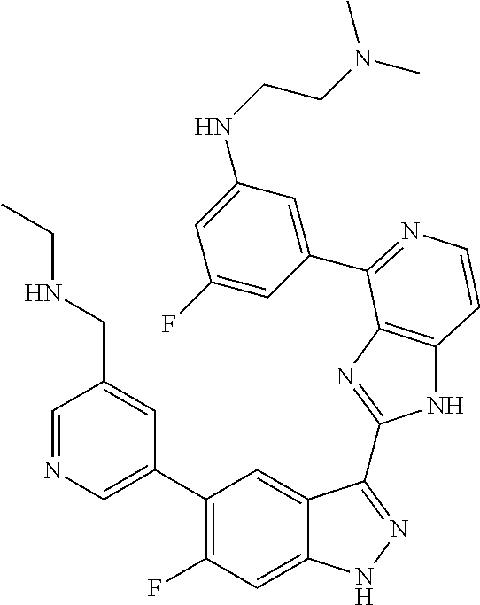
C1=C(C2=C(F)C=C3C(=C2)C(C2=NC4=C(N2)C=CN=C4C2=CC(NCCN(C)C)=CC(F)=C2)=NN3)C=C(CNCC)C=N1
